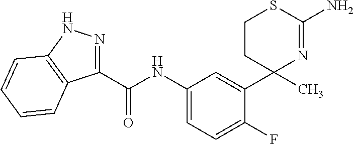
C1(F)=CC=C(NC(C2=NNC3=C2C=CC=C3)=O)C=C1C1(C)N=C(N)SCC1
